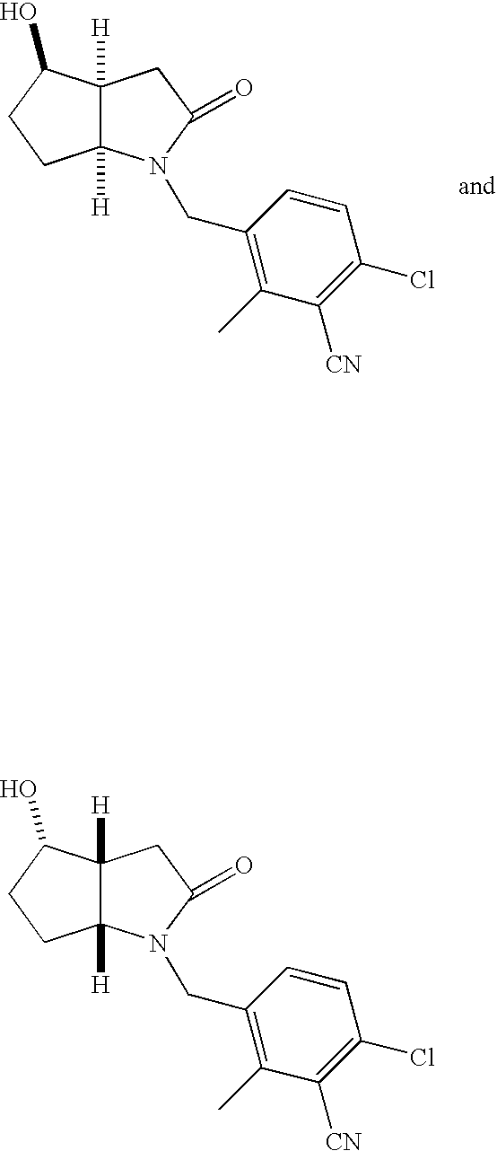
C12([H])C([H])(C(O)CC1)CC(=O)N2CC1=C(C)C([CN])=C(Cl)C=C1.C12([H])C([H])(C(O)CC1)CC(=O)N2CC1=C(C)C([CN])=C(Cl)C=C1
